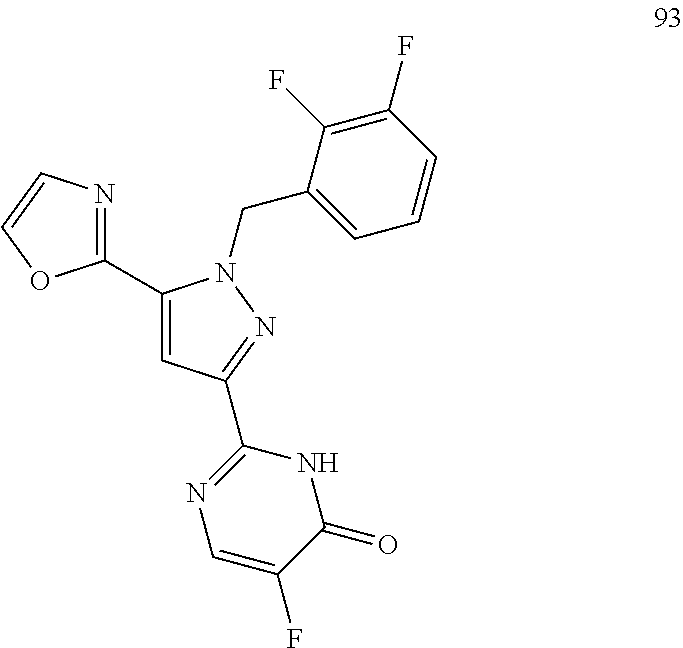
C1=CC(F)=C(F)C(CN2C(C3=NC=CO3)=CC(C3=NC=C(F)C(=O)N3)=N2)=C1
